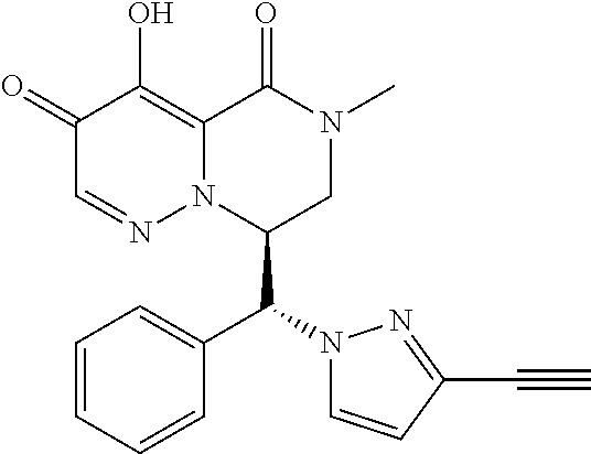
C1=CC=CC(C(N2C=CC(C#C)=N2)C2CN(C)C(=O)C3=C(O)C(=O)C=NN23)=C1
